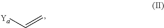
[Ya]C=C
